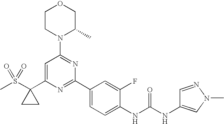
CS(=O)(=O)C1(C2=CC(N3C(C)COCC3)=NC(C3=CC=C(NC(NC4=CN(C)N=C4)=O)C(F)=C3)=N2)CC1
